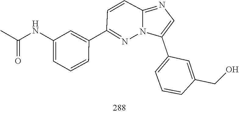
CC(=O)NC1=CC=CC(C2=NN3C(=NC=C3C3=CC=CC(CO)=C3)C=C2)=C1
